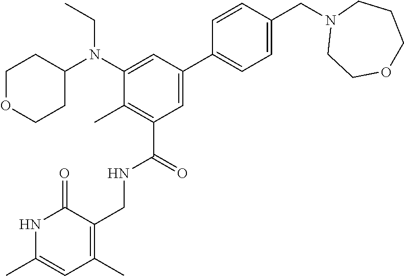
C1OCCC(N(C2=CC(C3=CC=C(CN4CCOCCC4)C=C3)=CC(C(NCC3=C(C)C=C(C)NC3=O)=O)=C2C)CC)C1
